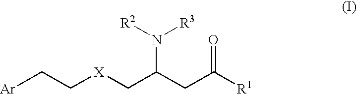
[Ar]CC[X]CC(CC([R1])=O)N([R2])[R3]
